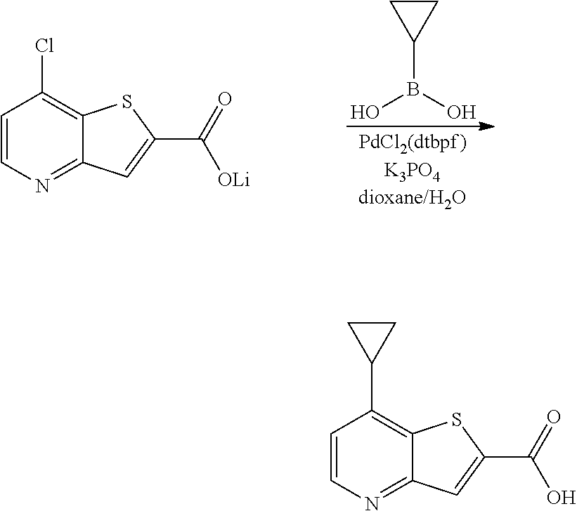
C1=CN=C2C(=C1C1CC1)SC(C(=O)O)=C2.C1=CN=C2C(=C1Cl)SC(C(=O)[OLi])=C2.C1(B(O)O)CC1
